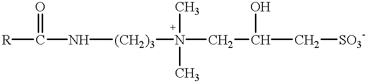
[R]C(=O)N[(CH2)3]N(CC(O)C[SO3-])(C)C
